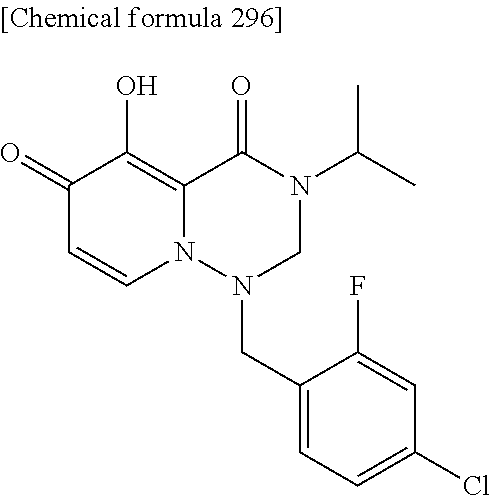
C1(=O)C=CN2C(=C1O)C(=O)N(C(C)C)CN2CC1=CC=C(Cl)C=C1F
